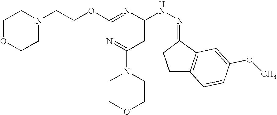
N(NC1=CC(N2CCOCC2)=NC(OCCN2CCOCC2)=N1)=C1CCC2=C1C=C(OC)C=C2
